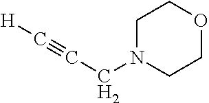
N1(CC#C[H])CCOCC1
